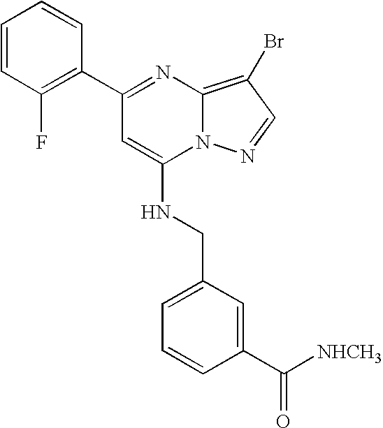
C1(C2=NC3=C(Br)C=NN3C(NCC3=CC=CC(C([NHCH3])=O)=C3)=C2)=C(F)C=CC=C1
